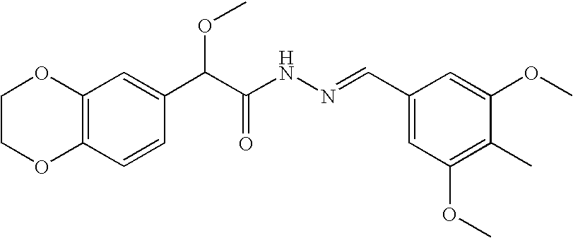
C12=C(C=CC(C(C(NN=CC3=CC(OC)=C(C)C(OC)=C3)=O)OC)=C1)OCCO2
